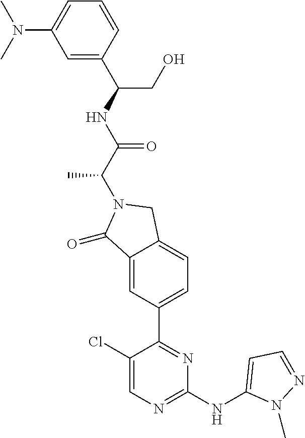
C1(=O)C2=CC(C3=NC(NC4=CC=NN4C)=NC=C3Cl)=CC=C2CN1C(C(NC(C1=CC(N(C)C)=CC=C1)CO)=O)C
